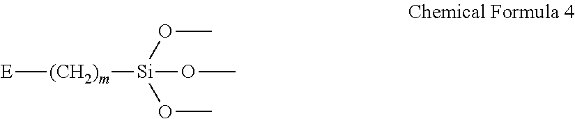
[E][(CH2)m][Si](OC)(OC)OC
